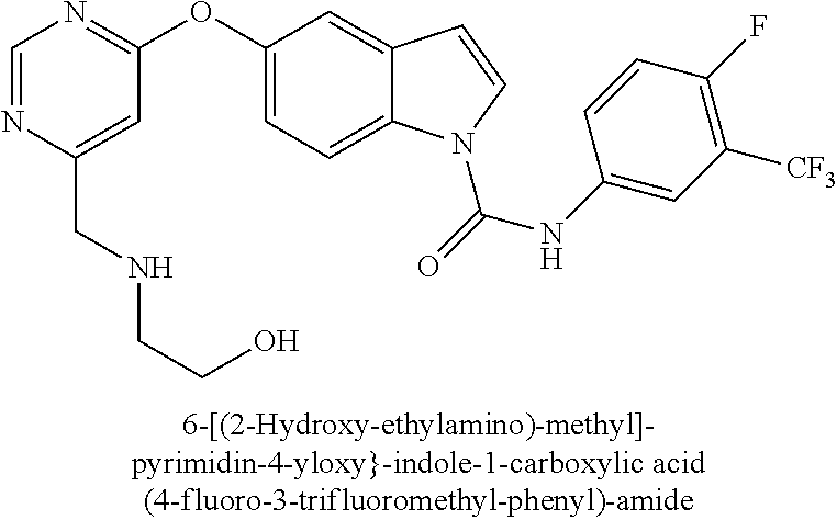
C1=NC(CNCCO)=CC(OC2=CC=C3C(=C2)C=CN3C(=O)NC2=CC([CF3])=C(F)C=C2)=N1
